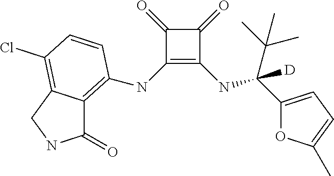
C1(NC2=C3C(=O)NCC3=C(Cl)C=C2)=C(NC(C(C)(C)C)(C2=CC=C(C)O2)[D])C(=O)C1=O
